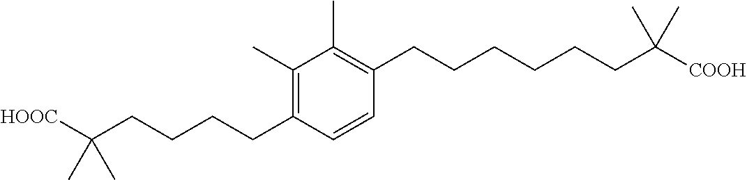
C1(C)=C(CCCCC([HOOC])(C)C)C=CC(CCCCCCC([COOH])(C)C)=C1C
